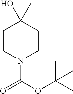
C1CN(C(OC(C)(C)C)=O)CCC1(C)O
